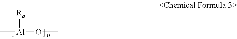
[Ra][Al](OC)C
